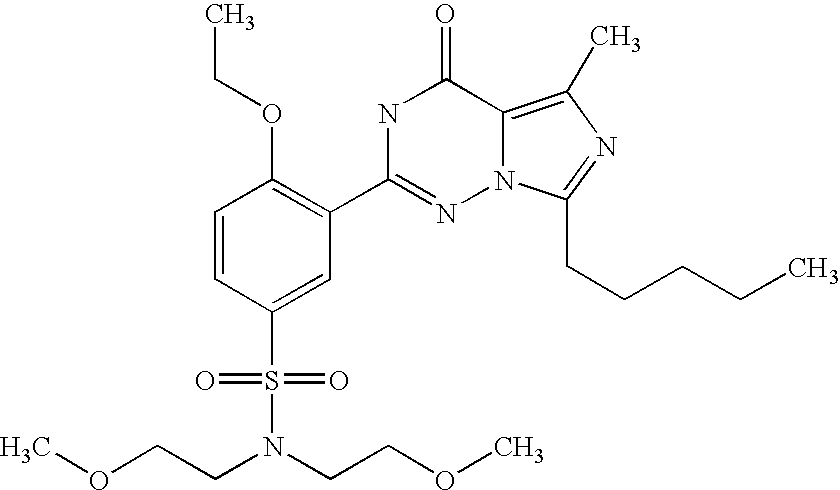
C1=CC(S(N(CCOC)CCOC)(=O)=O)=CC(C2=NN3C(=C(C)N=C3CCCCC)C(=O)N2)=C1OCC
